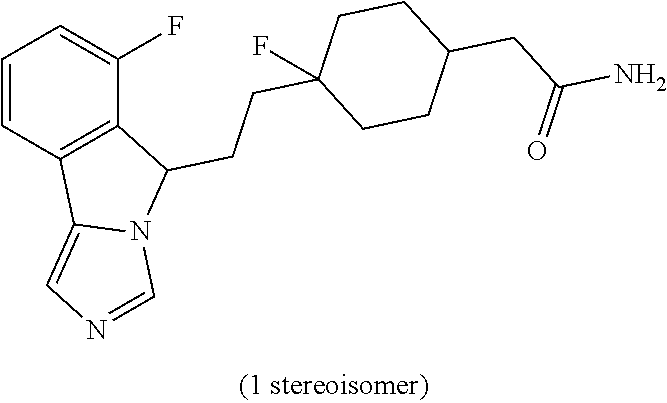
C1=CC2=C(C(F)=C1)C(CCC1(F)CCC(CC(=O)N)CC1)N1C2=CN=C1
